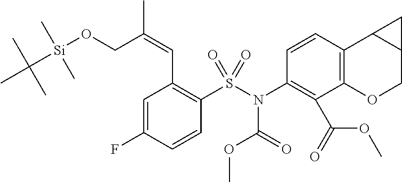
C1(N(S(C2=C(C=C(CO[Si](C)(C)C(C)(C)C)C)C=C(F)C=C2)(=O)=O)C(=O)OC)=C(C(=O)OC)C2=C(C=C1)C1C(CO2)C1
